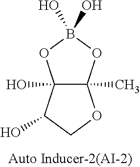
C12(O)C(C)(OB(O)(O)O1)OCC2O
